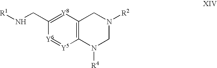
C12=C([Y8]=C(CN[R1])[Y6]=[Y5]1)CN([R2])CN2[R4]
